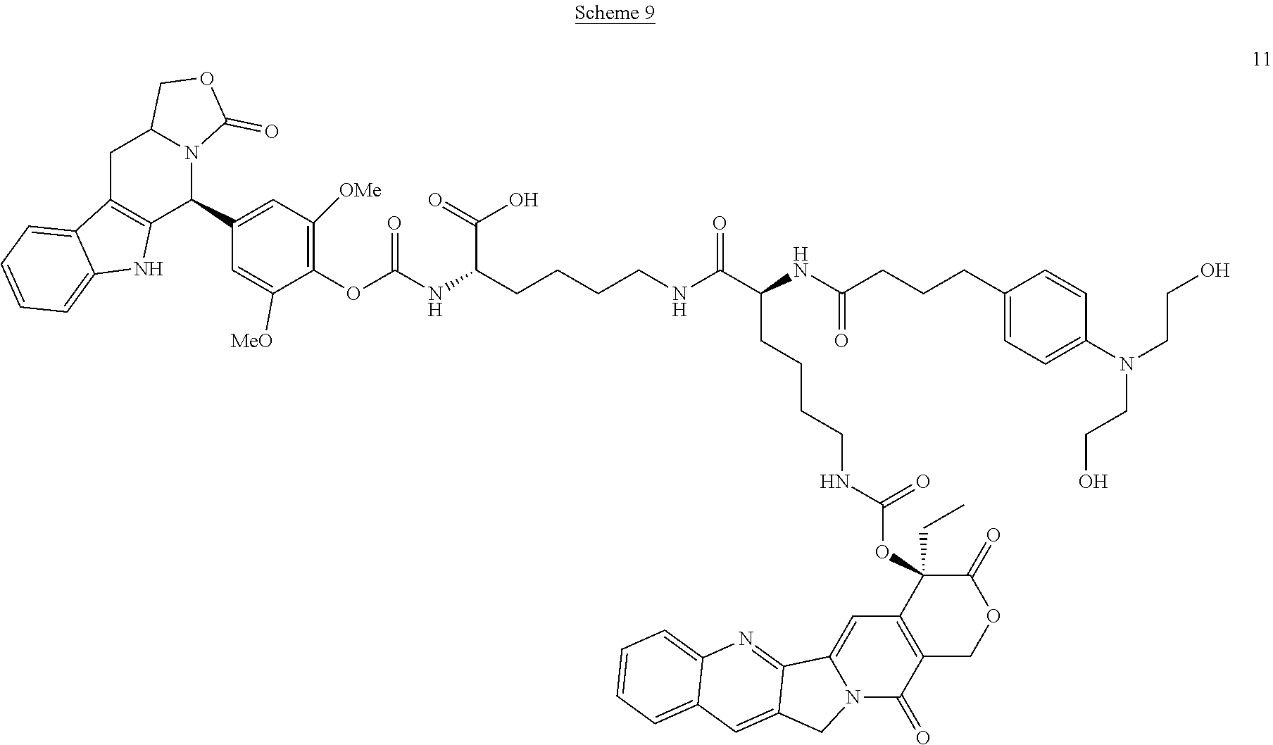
C1C2=C(C(C3=CC([OMe])=C(OC(NC(CCCCNC(C(NC(CCCC4=CC=C(N(CCO)CCO)C=C4)=O)CCCCNC(OC4(CC)C5=C(COC4=O)C(=O)N4C(=C5)C5=NC6=CC=CC=C6C=C5C4)=O)=O)C(=O)O)=O)C([MeO])=C3)N3C1COC3=O)NC1=CC=CC=C21
